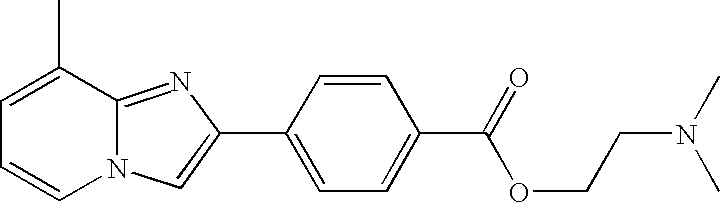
C1=C(C)C2=NC(C3=CC=C(C(OCCN(C)C)=O)C=C3)=CN2C=C1
